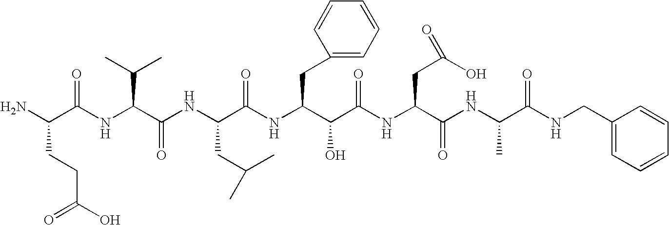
NC(C(NC(C(NC(C(NC(C(C(NC(C(NC(C(NCC1=CC=CC=C1)=O)C)=O)CC(O)=O)=O)O)CC1=CC=CC=C1)=O)CC(C)C)=O)C(C)C)=O)CCC(O)=O
